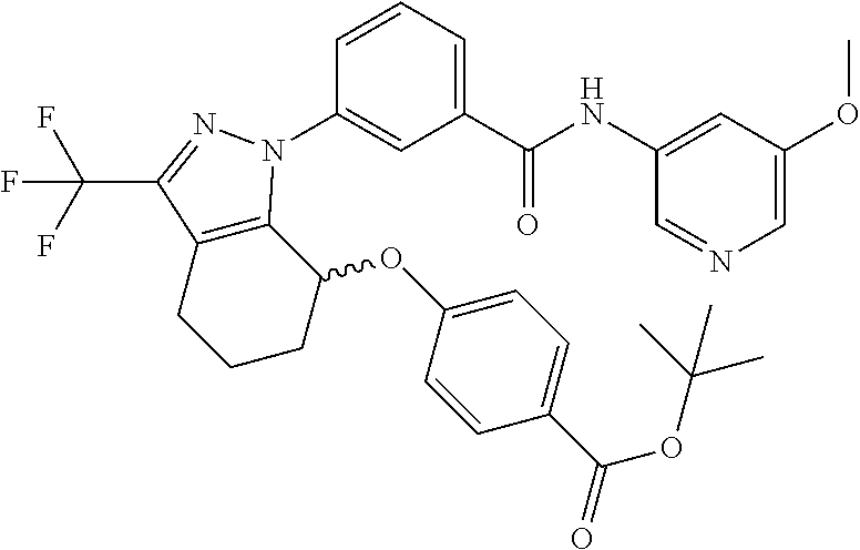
C1(C(NC2=CC(OC)=CN=C2)=O)=CC=CC(N2C3=C(C(C(F)(F)F)=N2)CCCC3OC2=CC=C(C(OC(C)(C)C)=O)C=C2)=C1
